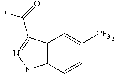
C12C(C=CC([CF3])=C1)NN=C2C(=O)O
